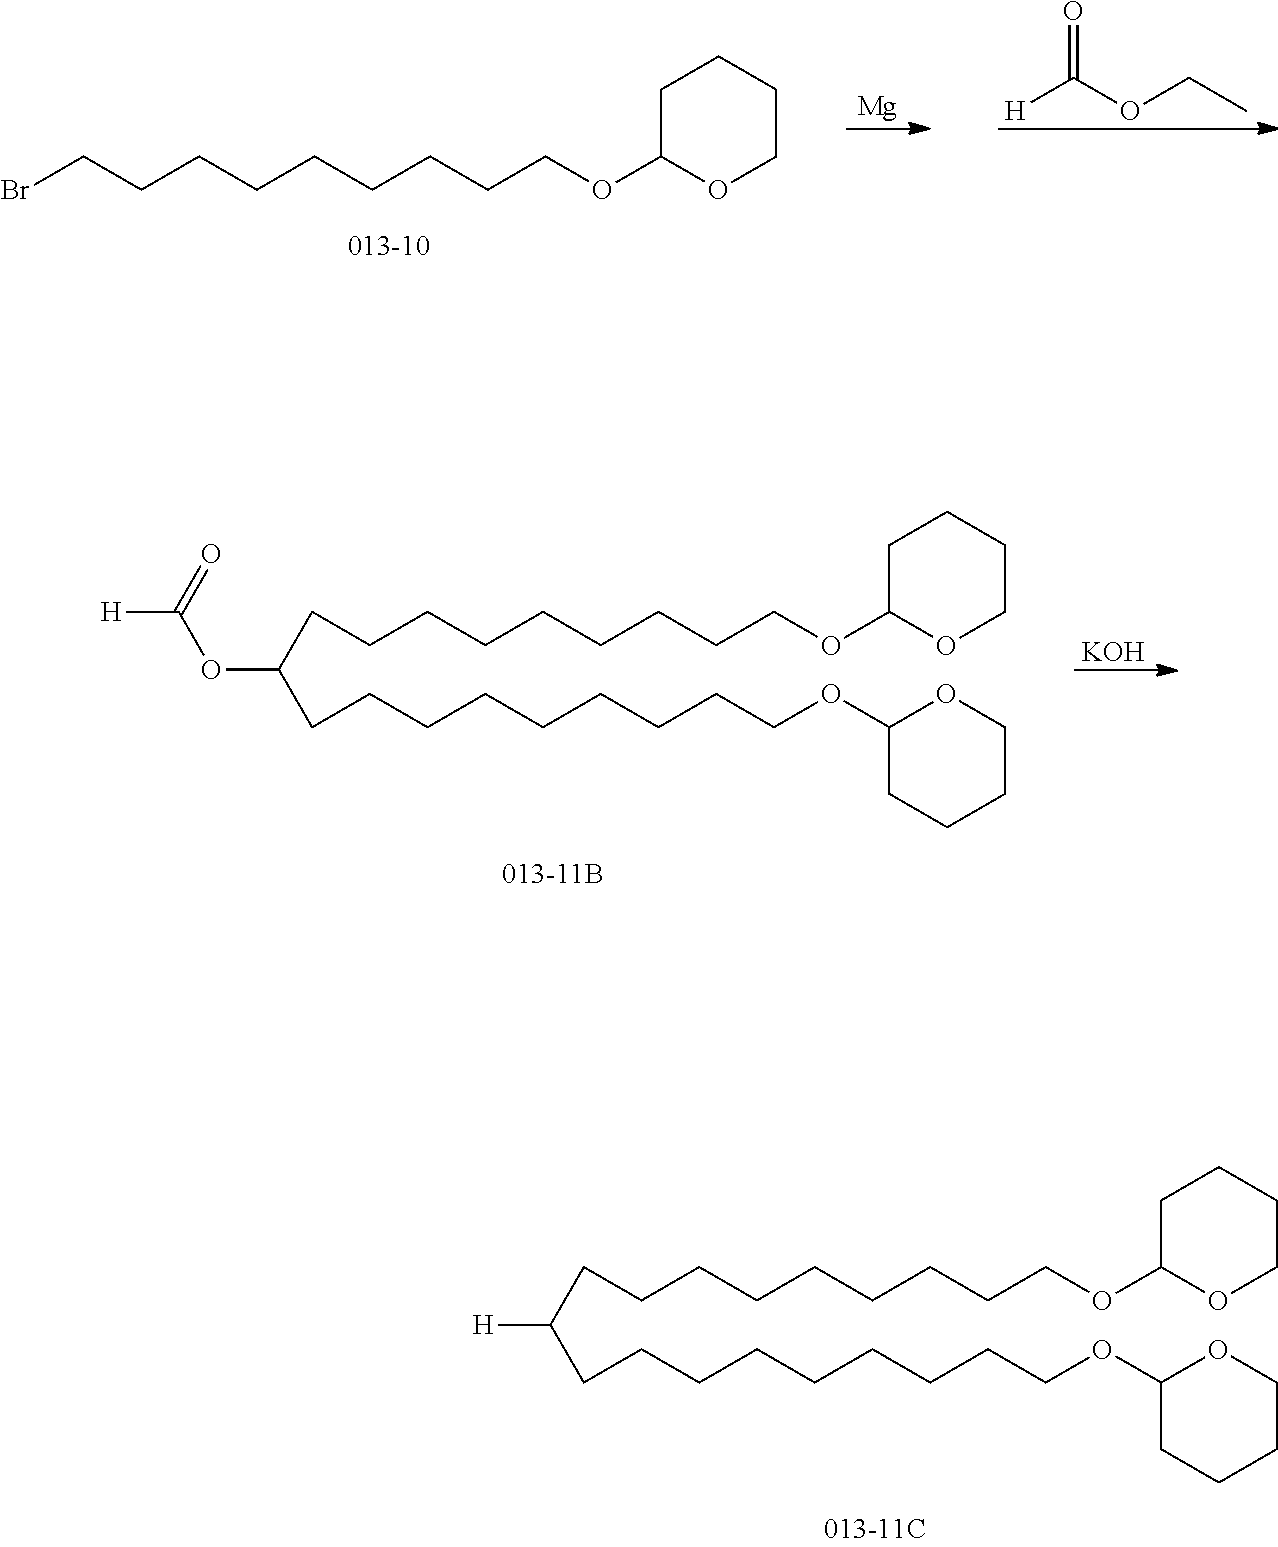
C(CCCCCCCCOC1OCCCC1)C(CCCCCCCCCOC1OCCCC1)[H].O=C(OCC)[H].[Mg].BrCCCCCCCCCOC1OCCCC1.[KOH].C(CCCCCCCCOC1OCCCC1)C(CCCCCCCCCOC1OCCCC1)OC([H])=O
